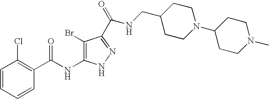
C1=CC=CC(C(NC2=C(Br)C(C(NCC3CCN(C4CCN(C)CC4)CC3)=O)=NN2)=O)=C1Cl
